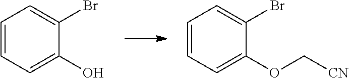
C1=CC=C(O)C(Br)=C1.C1=CC=C(OC[CN])C(Br)=C1
